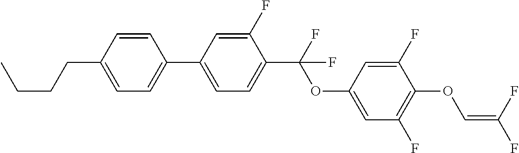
C1=CC(CCCC)=CC=C1C1=CC=C(C(F)(OC2=CC(F)=C(OC=C(F)F)C(F)=C2)F)C(F)=C1
